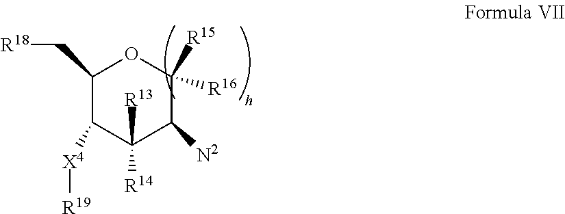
C1(C[R18])C([X4][R19])C([R14])([R13])C([N2])C([R15])([R16])O1
